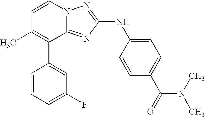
C1=CN2C(=NC(NC3=CC=C(C(=O)N(C)C)C=C3)=N2)C(C2=CC(F)=CC=C2)=C1C
